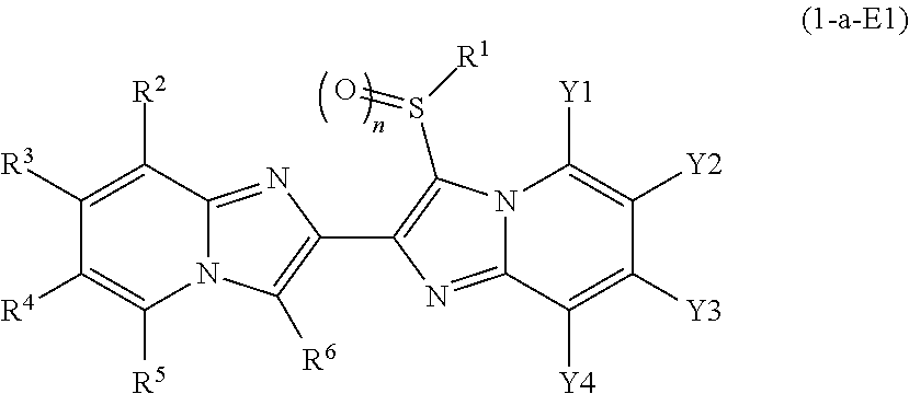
N12C(=NC(C3=C(S([R1])=O)N4C(=N3)C([Y4])=C([Y3])C([Y2])=C4[Y1])=C1[R6])C([R2])=C([R3])C([R4])=C2[R5]
